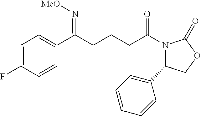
C1=C(F)C=CC(C(CCCC(N2C(C3=CC=CC=C3)COC2=O)=O)=N[MeO])=C1
